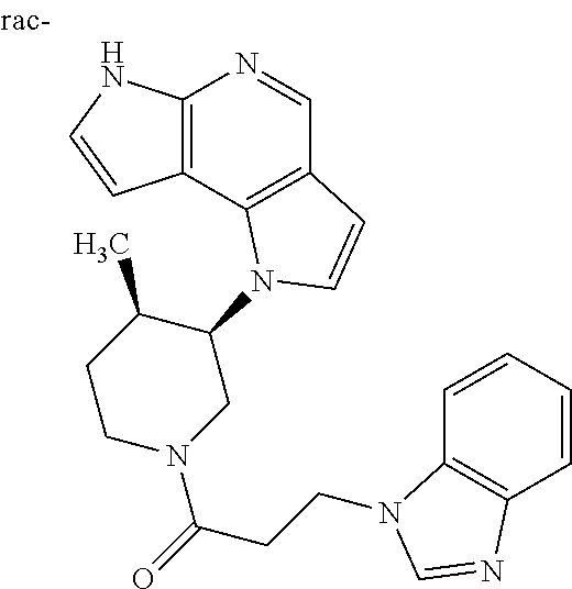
C12=C(C3=C(C=N1)C=CN3C1C(C)CCN(C(=O)CCN3C4=C(C=CC=C4)N=C3)C1)C=CN2
